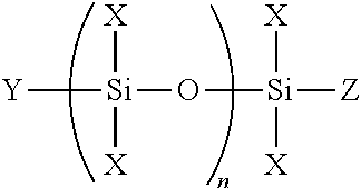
[Y][Si](O[Si]([Z])([X])[X])([X])[X]
